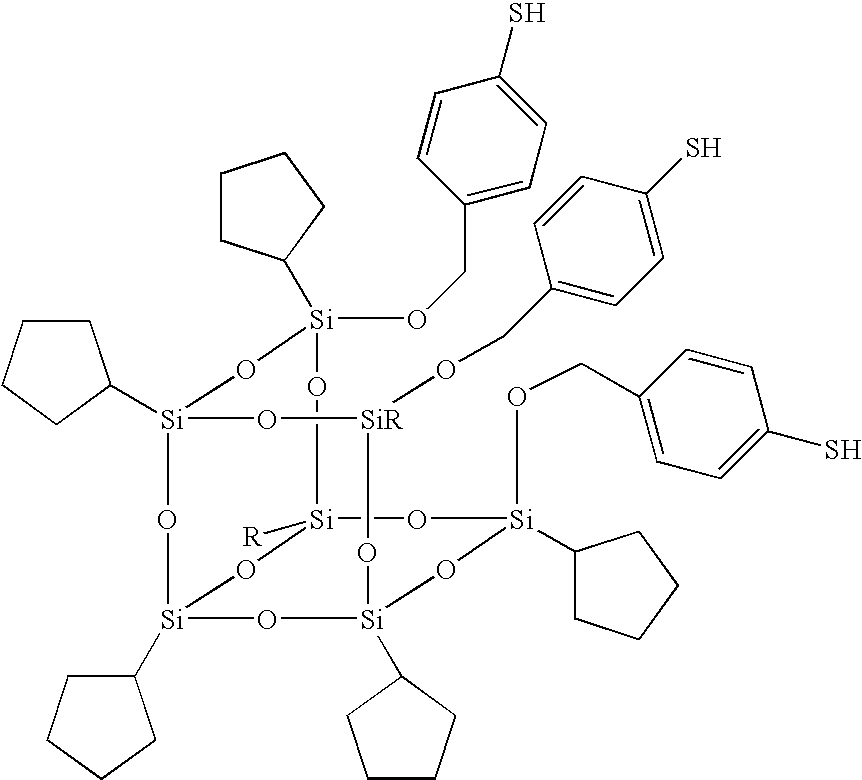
[Si]12(C3CCCC3)O[SiR](OCC3=CC=C(S)C=C3)O[Si]3(C4CCCC4)O[Si](C4CCCC4)(O1)O[Si]([R])(O[Si](OCC1=CC=C(S)C=C1)(C1CCCC1)O2)O[Si](OCC1=CC=C(S)C=C1)(C1CCCC1)O3
